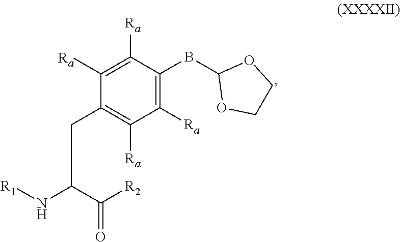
C1([Ra])=C([Ra])C(BC2OCCO2)=C([Ra])C([Ra])=C1CC(C(=O)[R2])N[R1]
